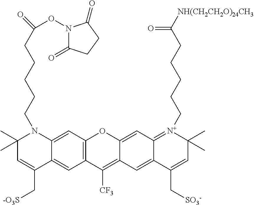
C12=C(C=C3C(=C1)C(C[-O3S])=CC(C)(C)N3CCCCCC(ON1C(=O)CCC1=O)=O)OC1=CC3=[N+](CCCCCC([NH(CH2CH2O)24CH3])=O)C(C)(C)C=C(C[SO3-])C3=CC1=C2[CF3]
